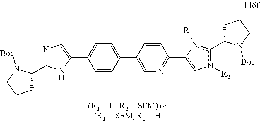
N1=C(C2CCCN2[Boc])NC(C2=CC=C(C3=CN=C(C4=Cn([R2])c(C5CCCN5[Boc])n4[R1])C=C3)C=C2)=C1
